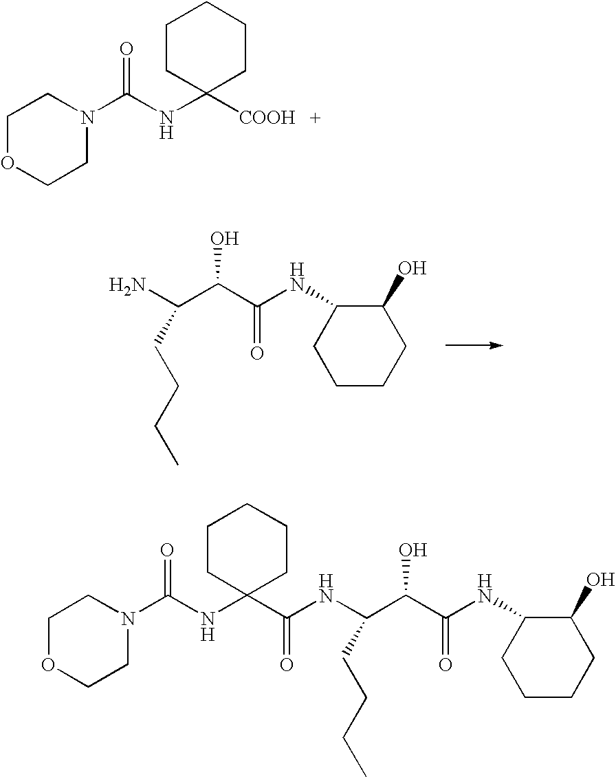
C1OCCN(C(NC2([COOH])CCCCC2)=O)C1.C1CCC(O)C(NC(C(C(N)CCCC)O)=O)C1.C1OCCN(C(NC2(C(NC(C(C(NC3C(O)CCCC3)=O)O)CCCC)=O)CCCCC2)=O)C1
